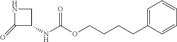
C1(=O)C(NC(OCCCCC2=CC=CC=C2)=O)CN1
